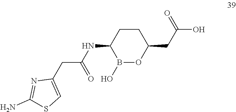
C1CC(NC(CC2=CSC(N)=N2)=O)B(O)OC1CC(=O)O
